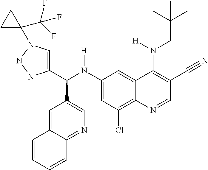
C1(N(C(C2=CN(C3(C(F)(F)F)CC3)NN2)C2=CN=C3C(=C2)C=CC=C3)[H])=CC(Cl)=C2C(=C1)C(N(CC(C)(C)C)[H])=C(C#N)C=N2
